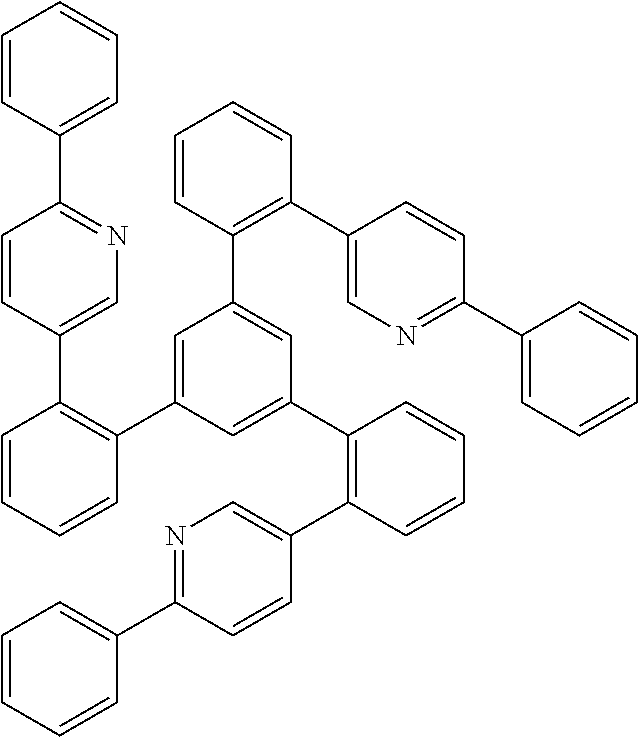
C1(C2=C(C3=CC(C4=C(C5=CN=C(C6=CC=CC=C6)C=C5)C=CC=C4)=CC(C4=C(C5=CN=C(C6=CC=CC=C6)C=C5)C=CC=C4)=C3)C=CC=C2)=CN=C(C2=CC=CC=C2)C=C1
